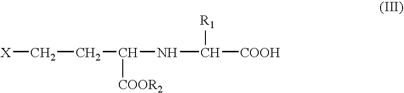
[X]CCC(NC([COOH])[R1])[COOR2]
